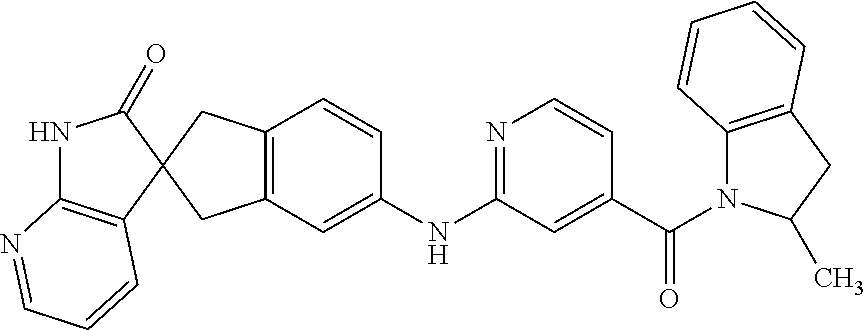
C12=C(CC3(C1)C1=C(NC3=O)N=CC=C1)C=CC(NC1=NC=CC(C(=O)N3C4=C(CC3C)C=CC=C4)=C1)=C2
